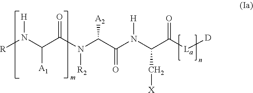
[R]N(C(C(N(C(C(N(C(C([La][D])=O)C[X])[H])=O)[A2])[R2])=O)[A1])[H]
